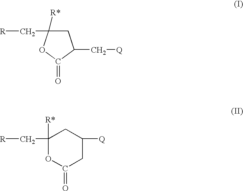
C1C(C[Q])C(=O)OC1(C[R])[R*].O1C(=O)CC([Q])CC1(C[R])[R*]
